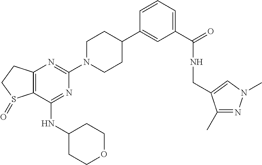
C12=C(CCS1=O)N=C(N1CCC(C3=CC(C(=O)NCC4=CN(C)N=C4C)=CC=C3)CC1)N=C2NC1CCOCC1
